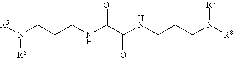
N(CCCNC(C(NCCCN([R8])[R7])=O)=O)([R5])[R6]
